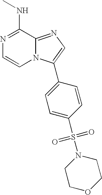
N1=C(NC)C2=NC=C(C3=CC=C(S(=O)(=O)N4CCOCC4)C=C3)N2C=C1
